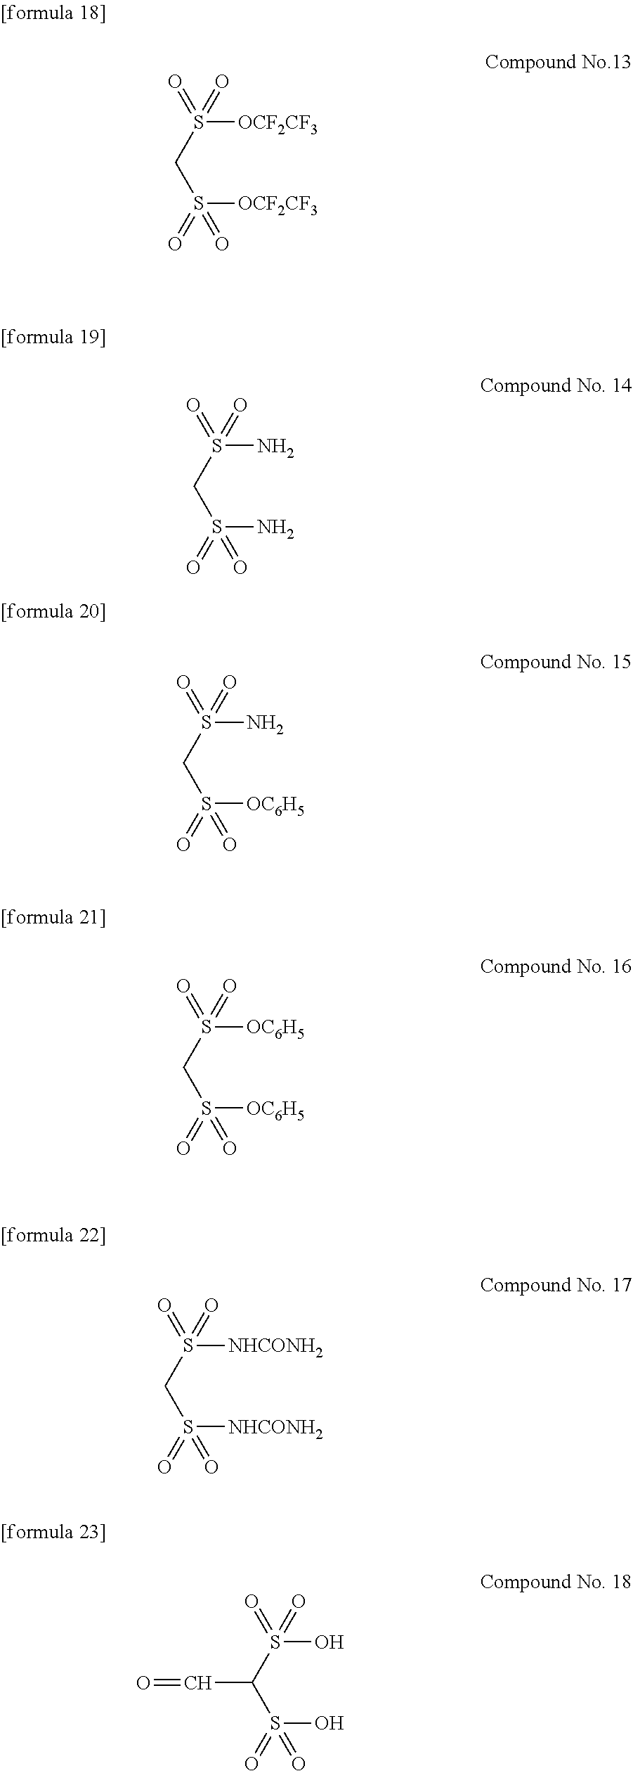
O=S(CS(=O)(=O)[OCF2CF3])(=O)[OCF2CF3].O=S(CS(=O)(=O)N)(=O)N.O=S(CS(=O)(=O)[OC6H5])(=O)N.O=S(CS(=O)(=O)[OC6H5])(=O)[OC6H5].O=S(CS(=O)(=O)[NHCONH2])(=O)[NHCONH2].O=S(C(S(=O)(=O)O)C=O)(=O)O
